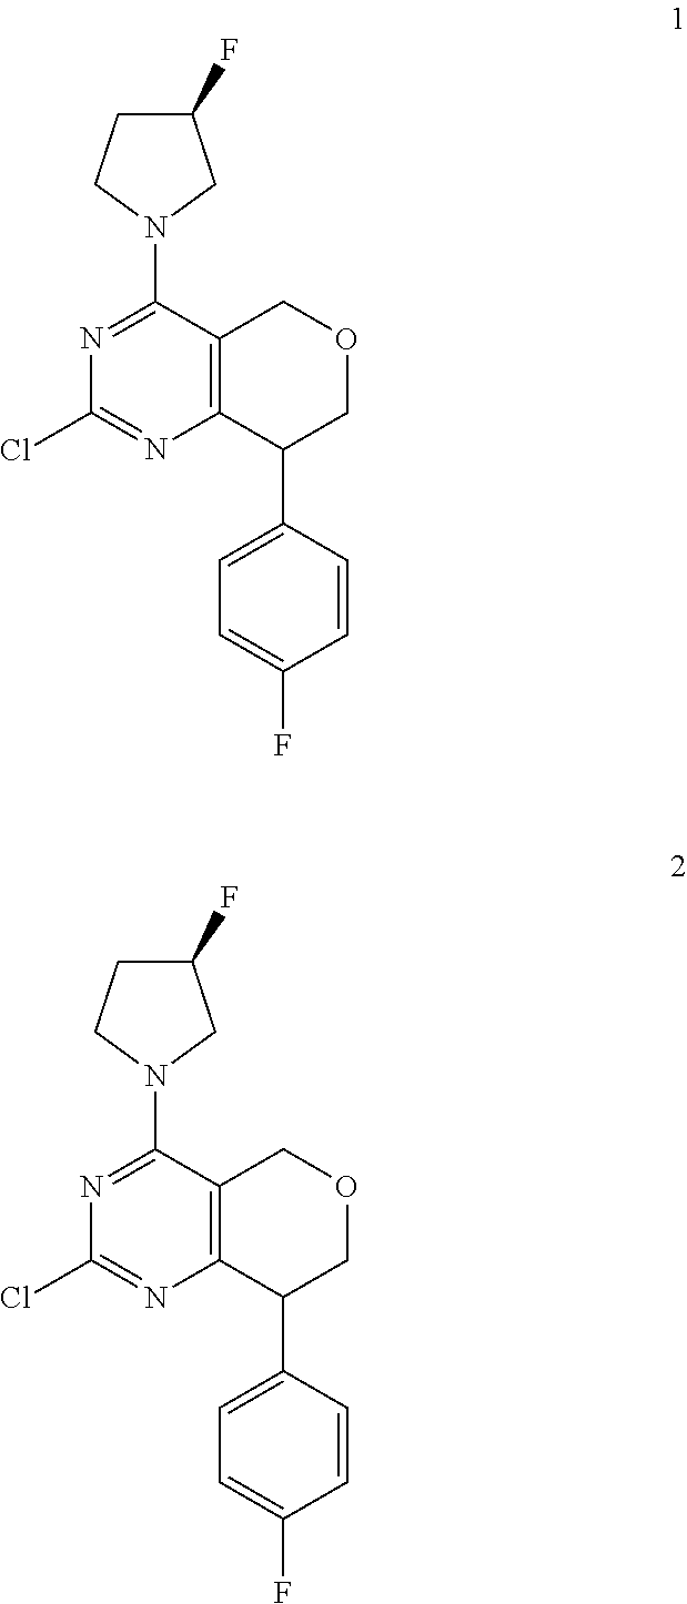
ClC1=NC2=C(COCC2C2=CC=C(F)C=C2)C(N2CC(F)CC2)=N1.ClC1=NC2=C(COCC2C2=CC=C(F)C=C2)C(N2CC(F)CC2)=N1
